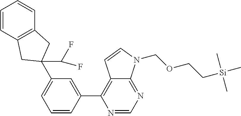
C1=CC2=C(C=C1)CC(C(F)F)(C1=CC=CC(C3=C4C(=NC=N3)N(COCC[Si](C)(C)C)C=C4)=C1)C2
